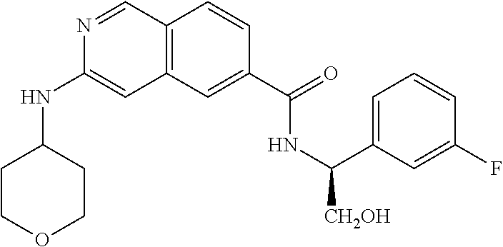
N1=CC2=C(C=C1NC1CCOCC1)C=C(C(=O)NC(C1=CC=CC(F)=C1)[CH2OH])C=C2
